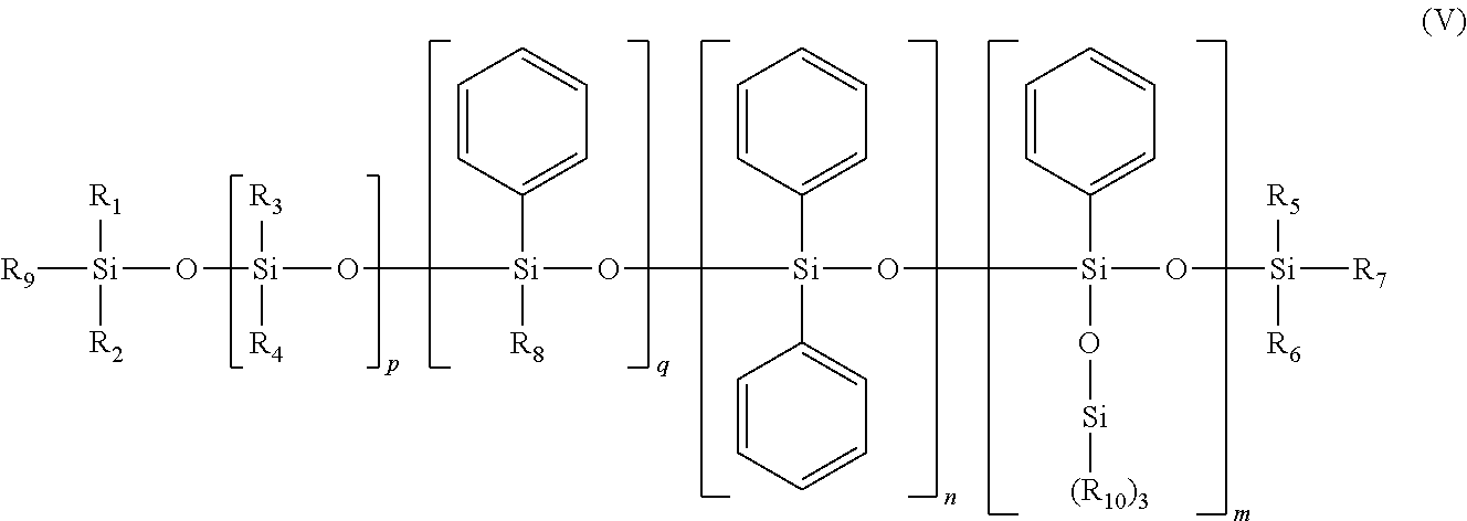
[R9][Si]([R1])([R2])O[Si](O[Si](O[Si](O[Si](O[Si]([R7])([R5])[R6])(C1=CC=CC=C1)O[Si][(R10)3])(C1=CC=CC=C1)C1=CC=CC=C1)(C1=CC=CC=C1)[R8])([R4])[R3]
